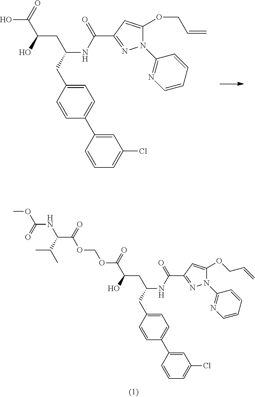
OC(C(O)CC(NC(C1=NN(C2=NC=CC=C2)C(OCC=C)=C1)=O)CC1=CC=C(C2=CC(Cl)=CC=C2)C=C1)=O.O(C(C(O)CC(NC(C1=NN(C2=NC=CC=C2)C(OCC=C)=C1)=O)CC1=CC=C(C2=CC(Cl)=CC=C2)C=C1)=O)COC(=O)C(NC(=O)OC)C(C)C
